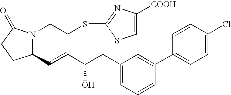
C1(C=CC(CC2=CC=CC(C3=CC=C(Cl)C=C3)=C2)O)N(CCSC2=NC([COOH])=CS2)C(=O)CC1
